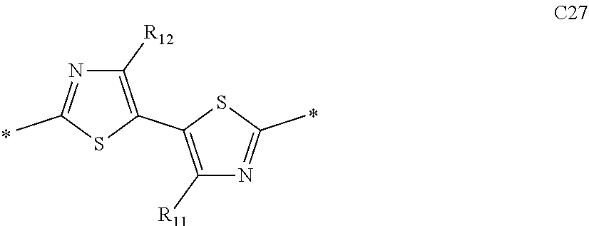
C1([R12])=C(C2=C([R11])N=C(C)S2)SC(C)=N1
